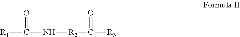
[R1]C(N[R2]C([R3])=O)=O
